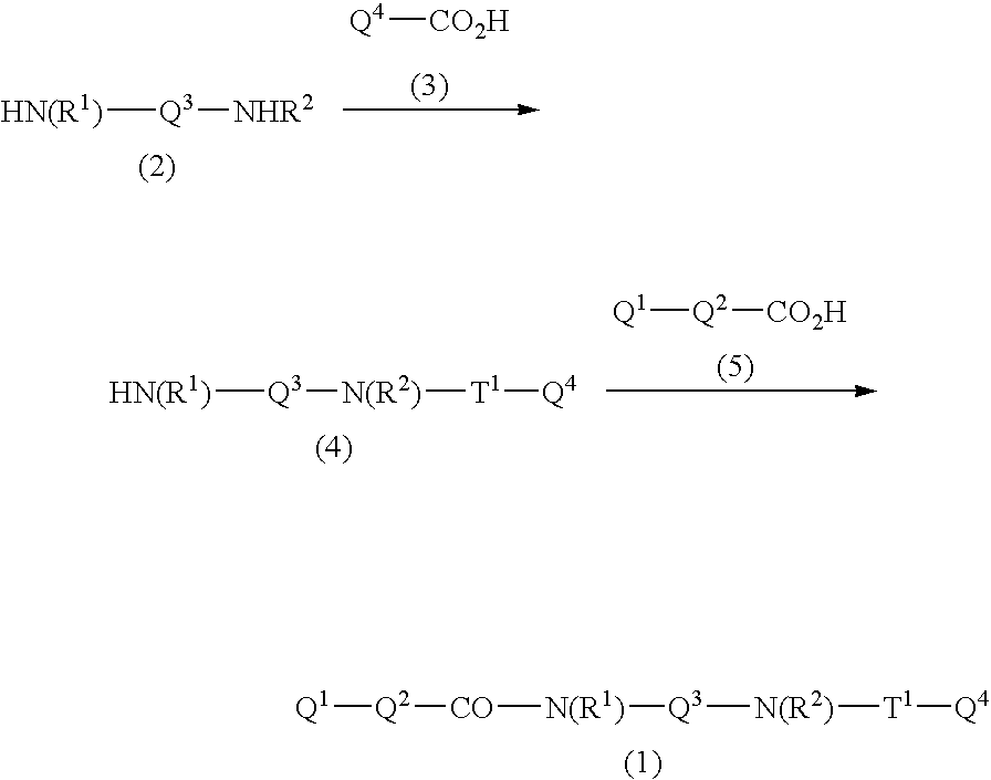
[HN(R1)][Q3][NHR2].[Q4][CO2H].[HN(R1)][Q3][N(R2)][T1][Q4].[Q1][Q2][CO2H].[Q1][Q2][CO][N(R1)][Q3][N(R2)][T1][Q4]
